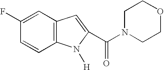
C1(F)=CC2=C(C=C1)N([H])C(C(N1CCOCC1)=O)=C2
